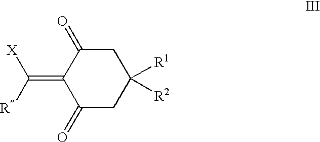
C1(=O)CC([R1])([R2])CC(=O)C1=C([R])[X]
